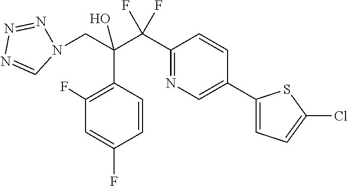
N1(CC(C(C2=NC=C(C3=CC=C(Cl)S3)C=C2)(F)F)(O)C2=C(F)C=C(F)C=C2)N=NN=C1
